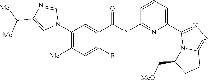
C1(N2C=NC(C([Me])[Me])=C2)=C([Me])C=C(F)C(C(NC2=NC(C3=NN=C4N3C(C[MeO])CC4)=CC=C2)=O)=C1
